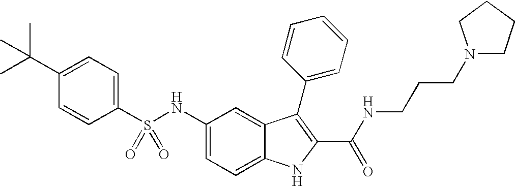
C1(C(C)(C)C)=CC=C(S(NC2=CC=C3C(=C2)C(C2=CC=CC=C2)=C(C(NCCCN2CCCC2)=O)N3)(=O)=O)C=C1
